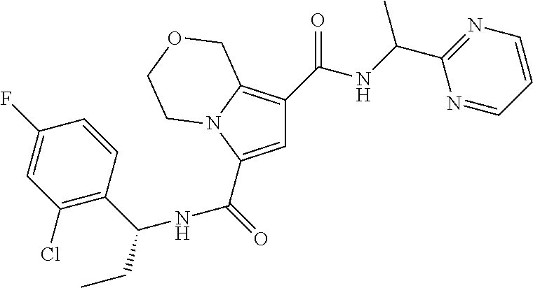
C1=C(C(=O)[NH]C(C2=C(Cl)C=C(F)C=C2)CC)N2C(=C1C(=O)NC(C1=NC=CC=N1)C)COCC2
